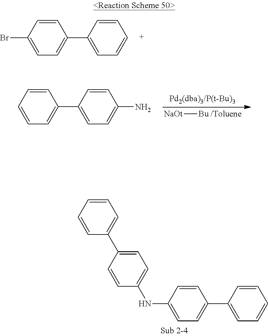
C1=CC(Br)=CC=C1C1=CC=CC=C1.C1=CC=CC(C2=CC=C(NC3=CC=C(C4=CC=CC=C4)C=C3)C=C2)=C1.C1=CC(N)=CC=C1C1=CC=CC=C1.[Bu][NaOt]
